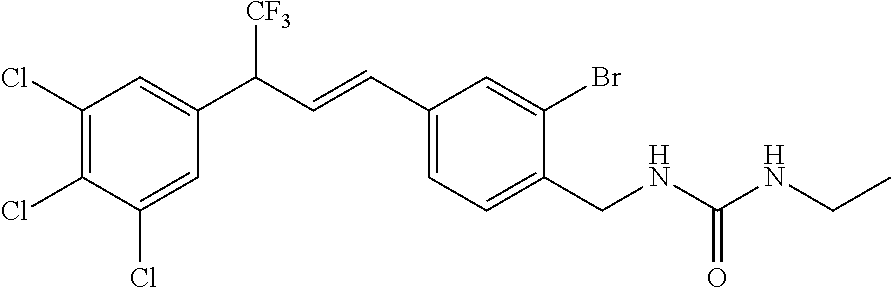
C1(Cl)=CC(C(C=CC2=CC=C(CNC(NCC)=O)C(Br)=C2)[CF3])=CC(Cl)=C1Cl
